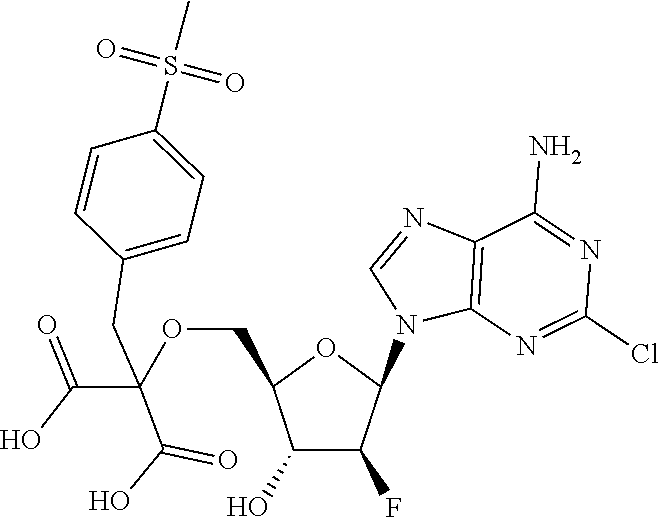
C12=C(N=C(Cl)N=C1N)N(C1OC(COC(C(=O)O)(CC3=CC=C(S(C)(=O)=O)C=C3)C(O)=O)C(O)C1F)C=N2
